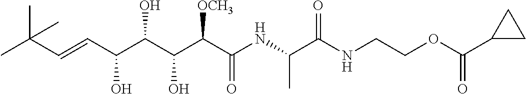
CC(C=CC(C(C(C(C(NC(C(NCCOC(=O)C1CC1)=O)C)=O)[OCH3])O)O)O)(C)C
